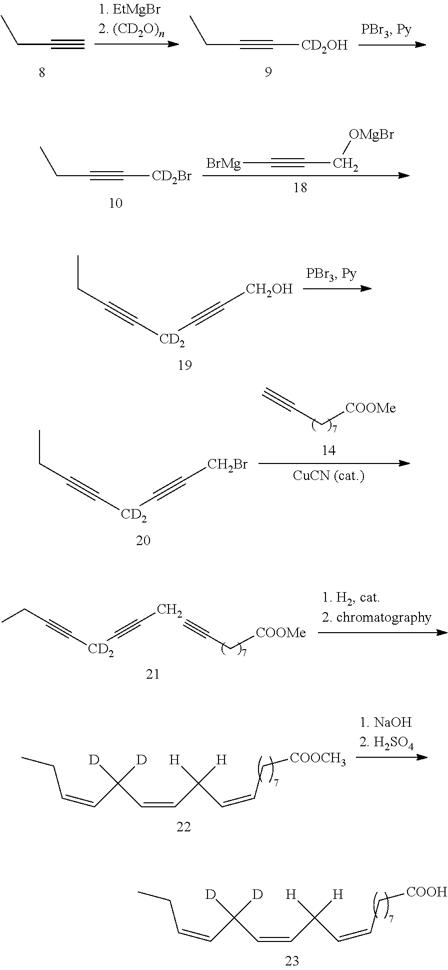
CCC#C[CD2Br].[BrMg]C#CC[OMgBr].CCC#C[CD2]C#C[CH2OH].C#CC[COOMe].CCC#C[CD2]C#C[CH2Br].CCC#C[CD2]C#CC.C#CC[COOMe].CCC=CC([D])([D])C=CC([H])([H])C=CC[COOCH3].CCC=CC([D])([D])C=CC([H])([H])C=CC[COOH].CCC#C.CCC#C[CD2OH]
